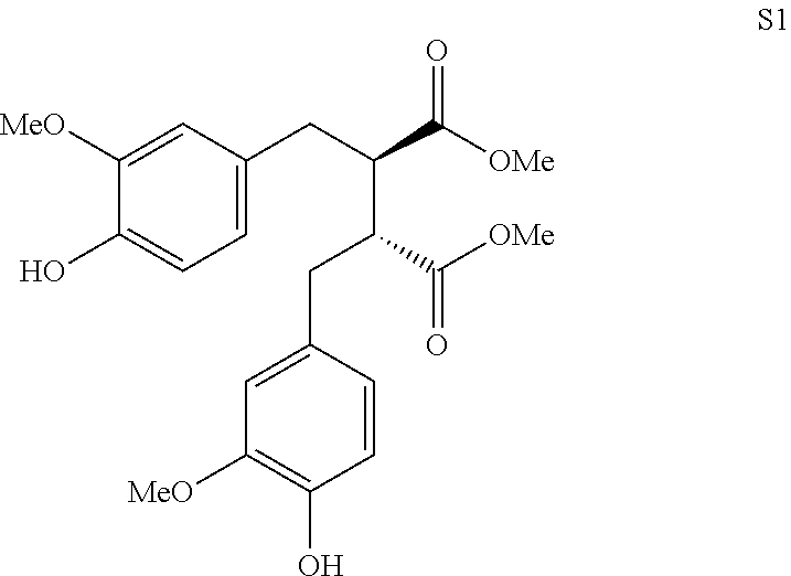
C1=C(CC(C([OMe])=O)C(C([OMe])=O)CC2=CC([MeO])=C(O)C=C2)C=C([MeO])C(O)=C1
